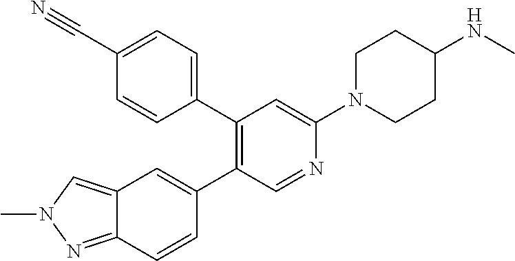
C1(C2=CC=C(C#N)C=C2)=C(C2=CC3=CN(C)N=C3C=C2)C=NC(N2CCC(NC)CC2)=C1
